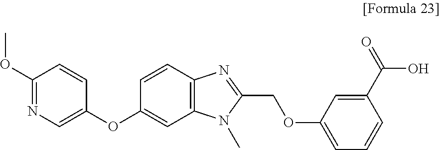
C1(OC)=NC=C(OC2=CC3=C(C=C2)N=C(COC2=CC=CC(C(O)=O)=C2)N3C)C=C1
